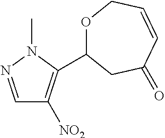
C1=NN(C)C(C2OCC=CC(=O)C2)=C1[NO2]
